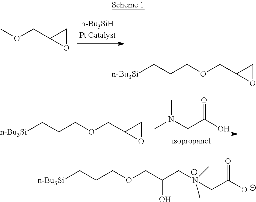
O(CC1OC1)C.O(CC1OC1)CCC[n-Bu3Si].CN(CC(O)=O)C.O(CC1OC1)CCC[n-Bu3Si].O(CC(C[N+](C)(CC([O-])=O)C)O)CCC[n-Bu3Si]
